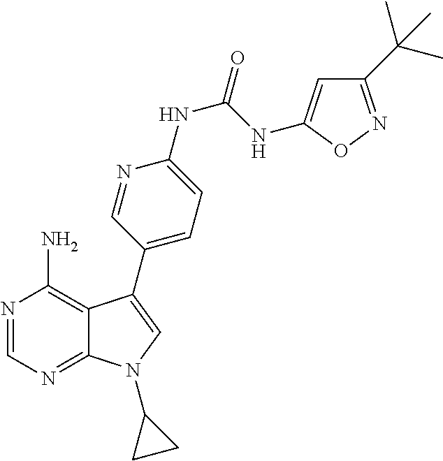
N1=CN=C2C(=C1N)C(C1=CC=C(NC(NC3=CC(C(C)(C)C)=NO3)=O)N=C1)=CN2C1CC1
